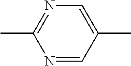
C1(C)=NC=C(C)C=N1
